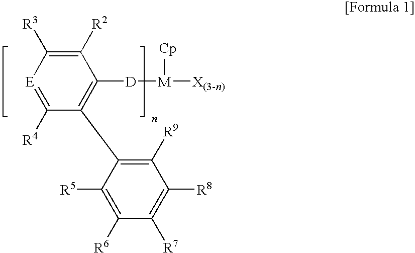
[E]1=C([R4])C(C2=C([R9])C([R8])=C([R7])C([R6])=C2[R5])=C([D][M]([X(3-n)])[Cp])C([R2])=C1[R3]
